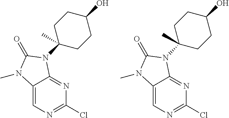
C12=CN=C(Cl)N=C1N(C1(C)CCC(O)CC1)C(=O)N2C.C12=CN=C(Cl)N=C1N(C1(C)CCC(O)CC1)C(=O)N2C
